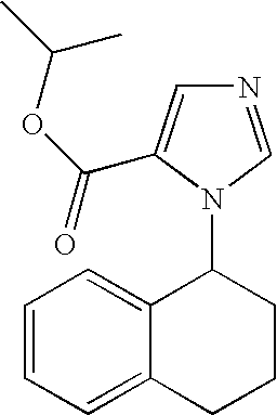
C12=CC=CC=C1C(N1C=NC=C1C(OC(C)C)=O)CCC2
